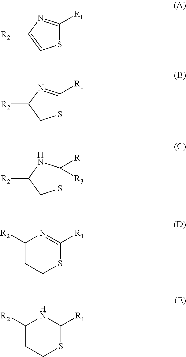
S1C([R1])=NC([R2])=C1.S1C([R1])=NC([R2])C1.S1C([R1])([R3])NC([R2])C1.C1([R2])CCSC([R1])=N1.C1([R2])CCSC([R1])N1
